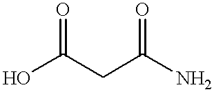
O=C(O)CC(N)=O
